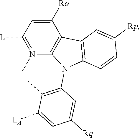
C12=C(C3=C(N1C1=C(C)C([LA])=CC([Rq])=C1)C=CC([Rp])=C3)C([Ro])=CC([L])=N2C
